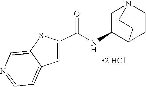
[2 HCl].C(NC1C2CCN(C1)CC2)(=O)C1=CC2=CC=NC=C2S1
